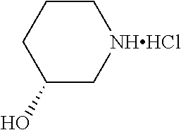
C1CCC(O)C[NHHCl]1
